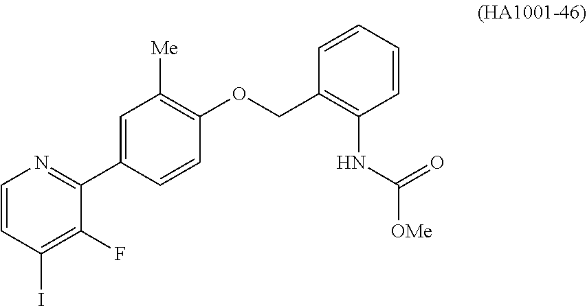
C1(C2=CC([Me])=C(OCC3=C(NC([OMe])=O)C=CC=C3)C=C2)=NC=CC(I)=C1F
